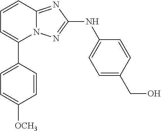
C1(C2=CC=CC3=NC(NC4=CC=C(CO)C=C4)=NN23)=CC=C([OCH3])C=C1
